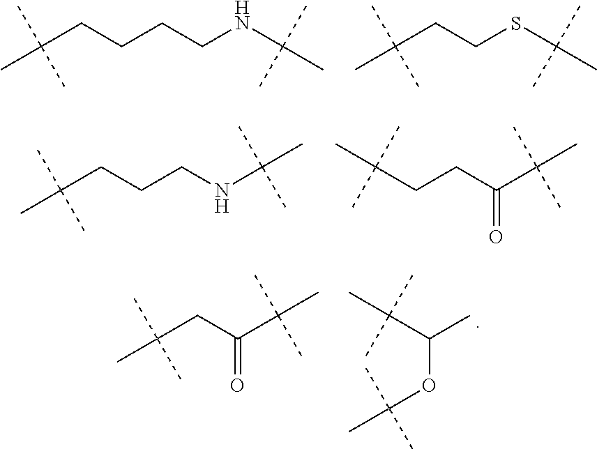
C(CCCCNC(C)(C)C)(C)(C)C.C(CCSC(C)(C)C)(C)(C)C.C(CCCNC(C)(C)C)(C)(C)C.C(CCC(C(C)(C)C)=O)(C)(C)C.C(CC(C(C)(C)C)=O)(C)(C)C.C(OC(C)(C)C)(C(C)(C)C)C
